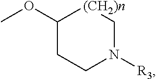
C1(OC)CCN([R3])C[(CH2)n]1
